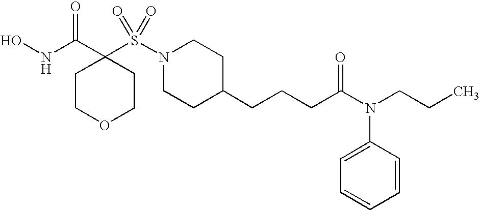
ONC(C1(S(N2CCC(CCCC(=O)N(CCC)C3=CC=CC=C3)CC2)(=O)=O)CCOCC1)=O
